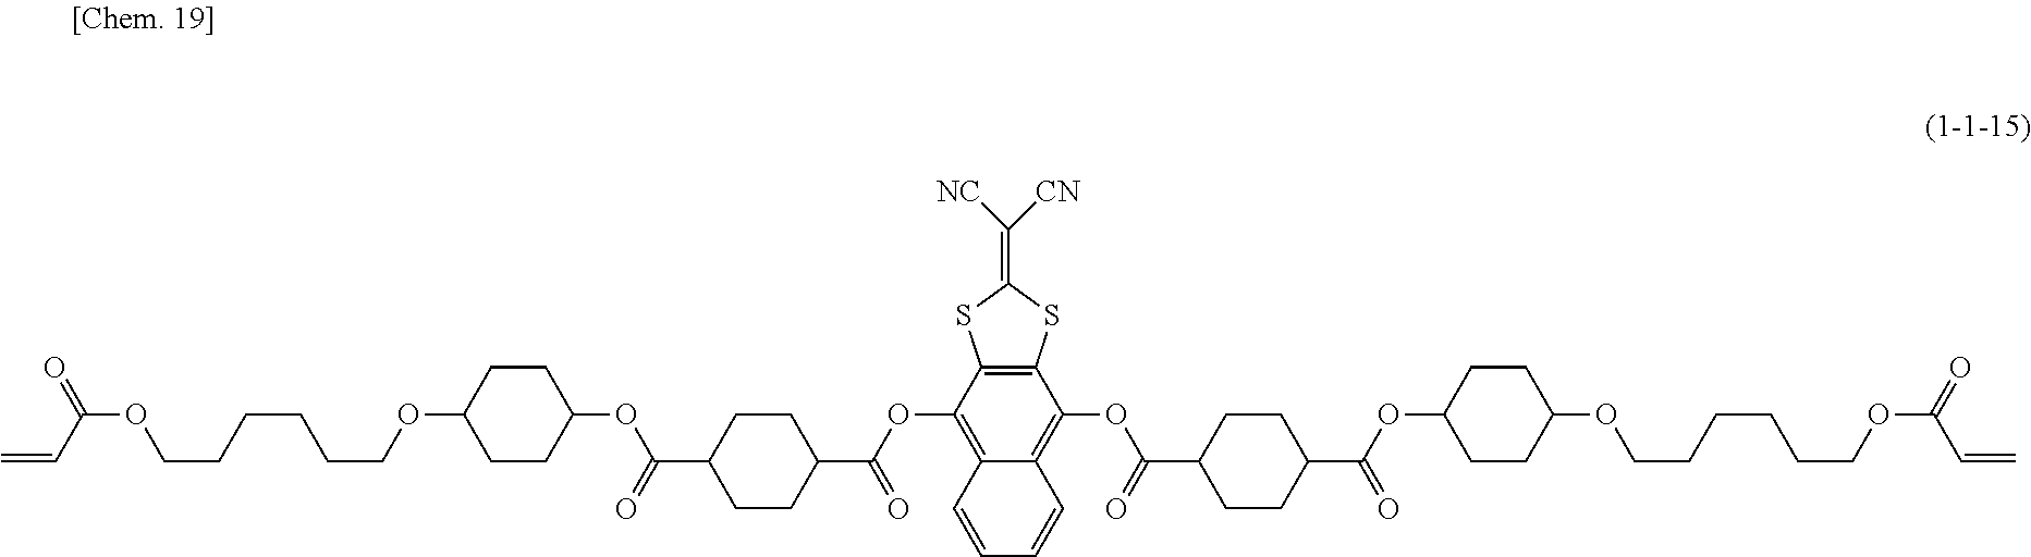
C1=CC2=C(OC(=O)C3CCC(C(OC4CCC(OCCCCCCOC(C=C)=O)CC4)=O)CC3)C3=C(C(OC(=O)C4CCC(C(OC5CCC(OCCCCCCOC(C=C)=O)CC5)=O)CC4)=C2C=C1)SC(=C([CN])[NC])S3
